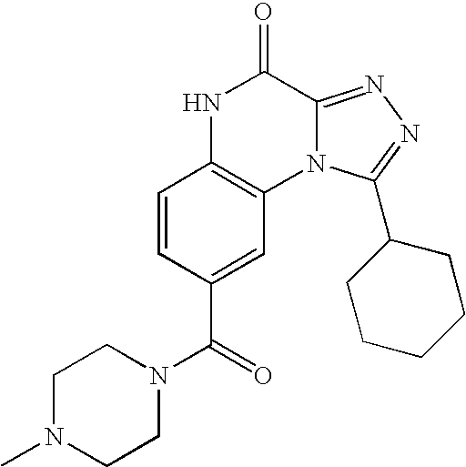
C1=CC(C(=O)N2CCN(C)CC2)=CC2=C1NC(=O)C1=NN=C(C3CCCCC3)N21
